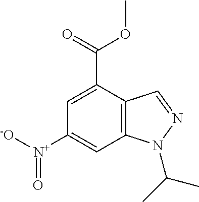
C1=C(C(=O)OC)C2=C(C=C1[N+]([-O])=O)N(C(C)C)N=C2
